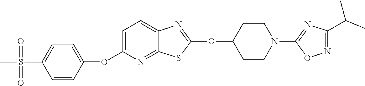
C1=C(OC2=CC=C(S(=O)(=O)C)C=C2)N=C2C(=C1)N=C(OC1CCN(C3=NC(C(C)C)=NO3)CC1)S2
